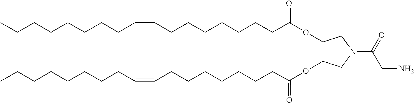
O(CCN(CCOC(CCCCCCCC=CCCCCCCCC)=O)C(CN)=O)C(CCCCCCCC=CCCCCCCCC)=O
